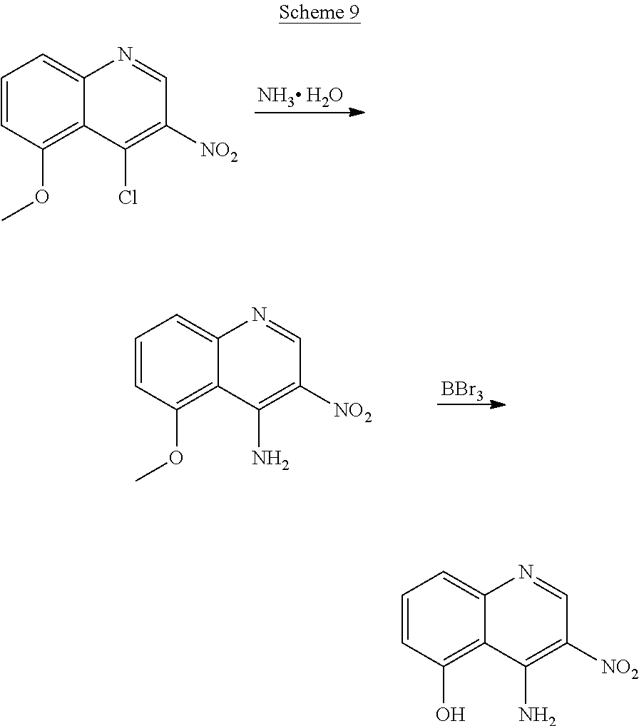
C1=CC(OC)=C2C(=C1)N=CC([NO2])=C2Cl.[NH3 H2O].C1=CC(OC)=C2C(=C1)N=CC([NO2])=C2N.[BBr3].C1=CC(O)=C2C(=C1)N=CC([NO2])=C2N
